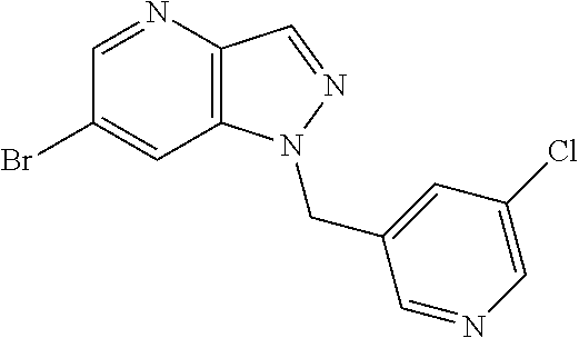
C1(Br)=CC2=C(C=NN2CC2=CC(Cl)=CN=C2)N=C1
